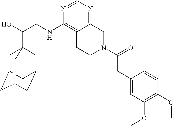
C(CNC1=C2C(=NC=N1)CN(C(CC1=CC(OC)=C(OC)C=C1)=O)CC2)(O)C12CC3CC(CC(C1)C3)C2
